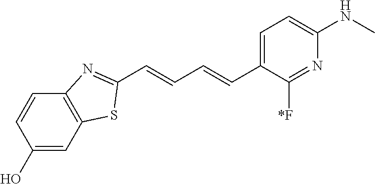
C1=C(C=CC=CC2=NC3=C(C=C(O)C=C3)S2)C([*F])=NC(NC)=C1
